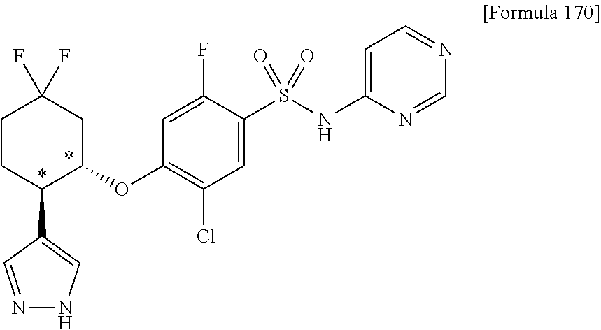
C1(S(NC2=CC=NC=N2)(=O)=O)=CC(Cl)=C(OC2CC(F)(F)CCC2C2=CNN=C2)C=C1F
